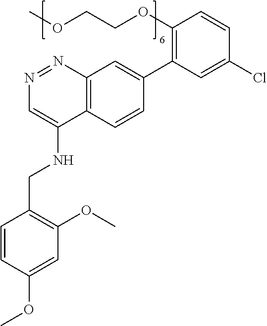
C1(OCCOC)=C(C2=CC3=C(C(NCC4=C(OC)C=C(OC)C=C4)=CN=N3)C=C2)C=C(Cl)C=C1
